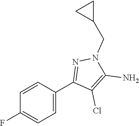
C1=CC(C2=NN(CC3CC3)C(N)=C2Cl)=CC=C1F
